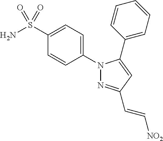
N1(C2=CC=C(S(N)(=O)=O)C=C2)N=C(C=C[NO2])C=C1C1=CC=CC=C1
